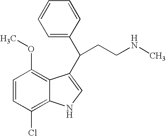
C1=CC(Cl)=C2C(=C1OC)C(C(CCNC)C1=CC=CC=C1)=CN2
